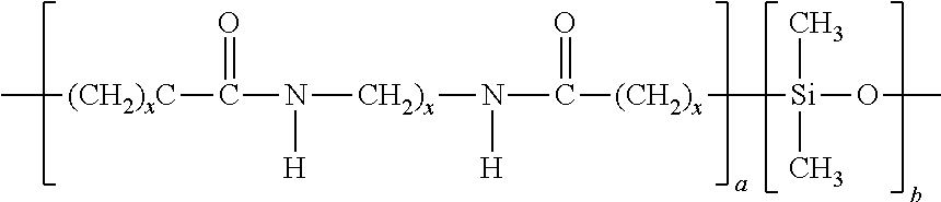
C[(CH2)xC]C(N([CH2)x]N(C([(CH2)x][Si](OC)(C)C)=O)[H])[H])=O
